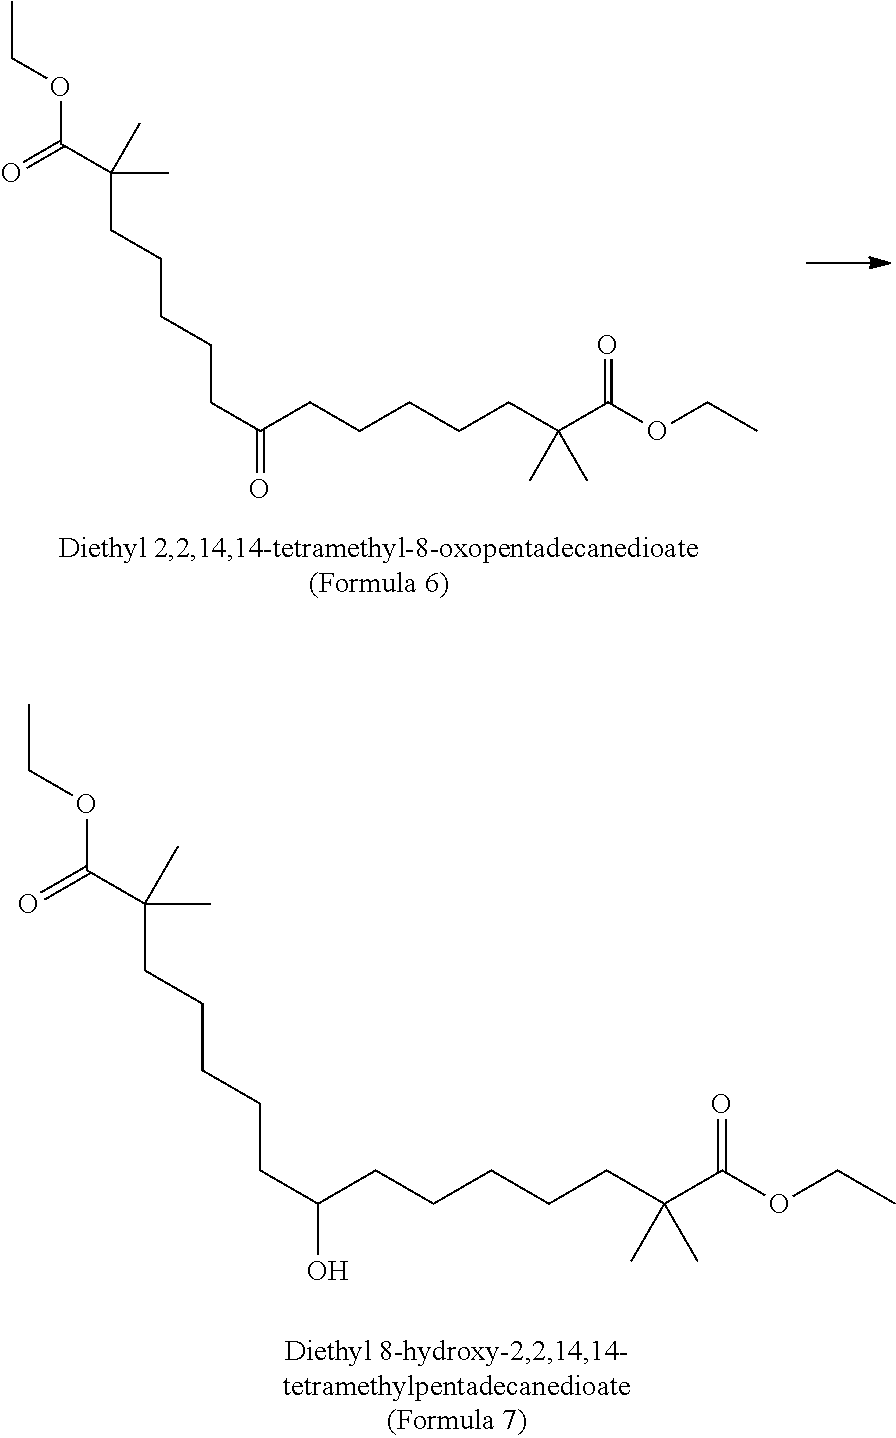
C(CCCCCC(CCCCCC(C(OCC)=O)(C)C)=O)(C(OCC)=O)(C)C.C(CCCCCC(CCCCCC(C(OCC)=O)(C)C)O)(C(OCC)=O)(C)C
